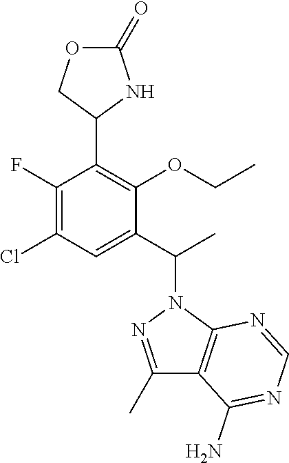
C1(F)=C(Cl)C=C(C(C)N2C3=C(C(C)=N2)C(N)=NC=N3)C(OCC)=C1C1COC(=O)N1
